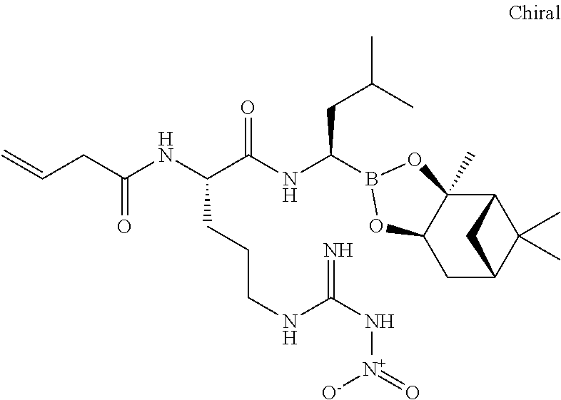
C12C3(C)C(CC(C1(C)C)C2)OB(C(NC(C(NC(=O)CC=C)CCCNC(N[N+](=O)[O-])=N)=O)CC(C)C)O3
